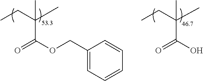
CCC(C)(C)C(OCC1=CC=CC=C1)=O.CCC(C)(C)C(O)=O
